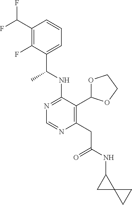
N1=C(NC(C)C2=CC=CC(C(F)F)=C2F)C(C2OCCO2)=C(CC(=O)NC2CC23CC3)N=C1
